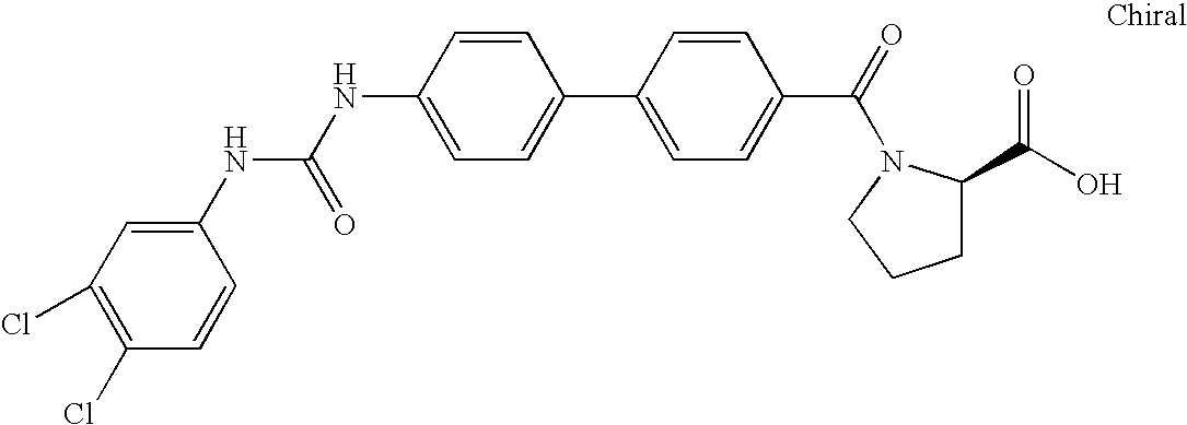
N(C1=CC=C(C2=CC=C(C(=O)N3C(C(O)=O)CCC3)C=C2)C=C1)C(=O)NC1=CC(Cl)=C(Cl)C=C1
